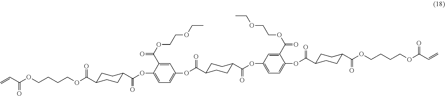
C=CC(OCCCCOC(C1CCC(C(OC2=CC=C(OC(C3CCC(C(OC4=CC=C(OC(C5CCC(C(OCCCCOC(C=C)=O)=O)CC5)=O)C(C(OCCOCC)=O)=C4)=O)CC3)=O)C=C2C(OCCOCC)=O)=O)CC1)=O)=O
